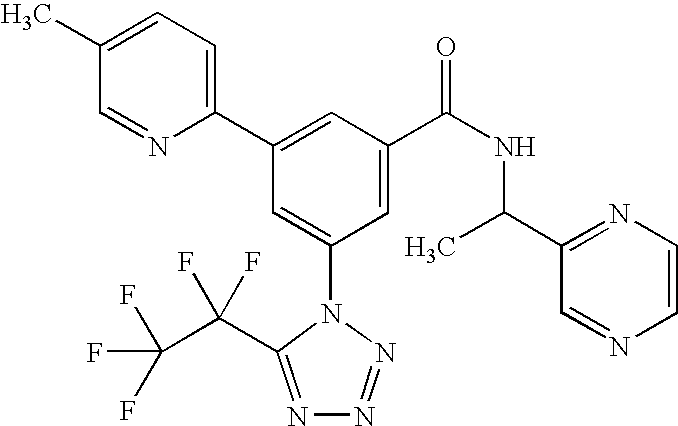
C1(C2=CC(C(NC(C3=NC=CN=C3)C)=O)=CC(N3C(C(C(F)(F)F)(F)F)=NN=N3)=C2)=CC=C(C)C=N1
